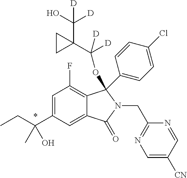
C1=C(C(CC)(O)C)C=C2C(=C1F)C(C1=CC=C(Cl)C=C1)(OC([D])(C1(C(O)([D])[D])CC1)[D])N(CC1=NC=C([CN])C=N1)C2=O
